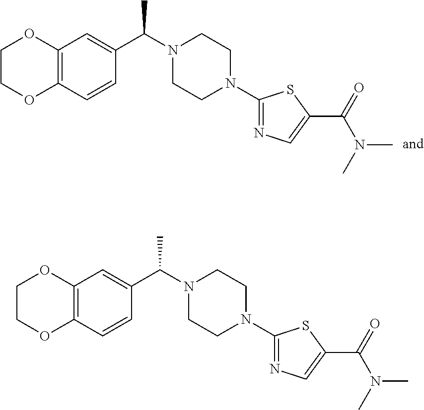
C12=C(C=CC(C(N3CCN(C4=NC=C(C(N(C)C)=O)S4)CC3)C)=C1)OCCO2.C12=C(C=CC(C(N3CCN(C4=NC=C(C(N(C)C)=O)S4)CC3)C)=C1)OCCO2
